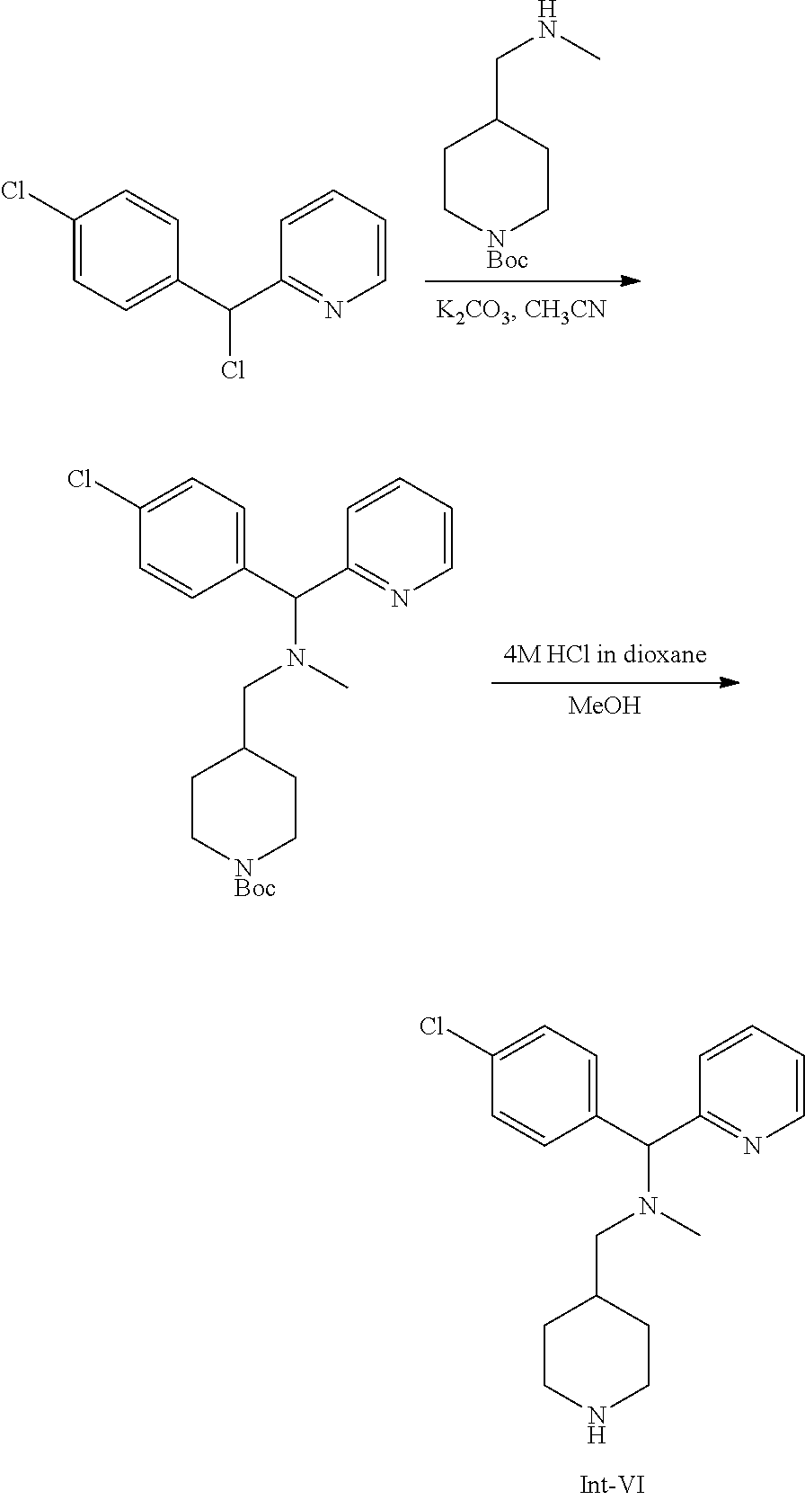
C1CNCCC1CN(C(C1=CC=C(Cl)C=C1)C1=NC=CC=C1)C.C1C[NBoc]CCC1CNC.C1(Cl)=CC=C(C(C2=NC=CC=C2)Cl)C=C1.[MeOH].C1C[NBoc]CCC1CN(C(C1=CC=C(Cl)C=C1)C1=NC=CC=C1)C
